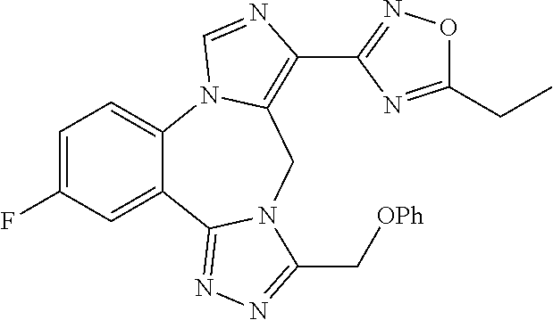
C1=C(F)C=C2C(=C1)N1C(=C(C3=NOC(CC)=N3)N=C1)CN1C2=NN=C1C[OPh]
